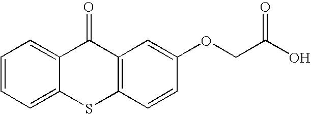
C1=CC=C2C(=C1)C(=O)C1=C(S2)C=CC(OCC(O)=O)=C1
